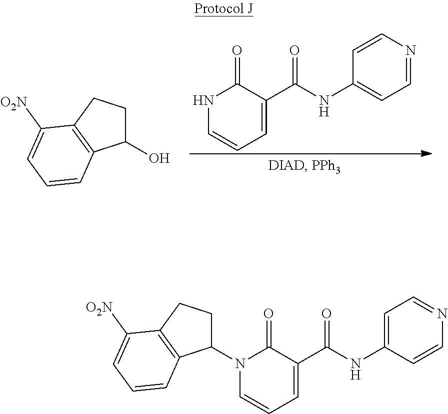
C1(O)CCC2=C1C=CC=C2[O2N].C1=C(C(=O)NC2=CC=NC=C2)C(=O)NC=C1.C1(N2C(=O)C(C(=O)NC3=CC=NC=C3)=CC=C2)CCC2=C1C=CC=C2[O2N]
